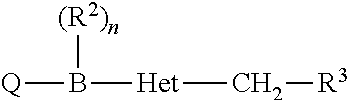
B([Q])([(R2)n])[Het]C[R3]
